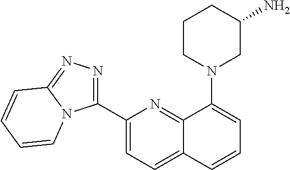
C1(C2=NN=C3N2C=CC=C3)=CC=C2C(=N1)C(N1CC(N)CCC1)=CC=C2
